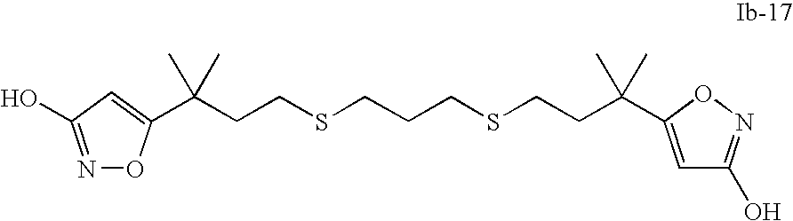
C(CCSCCCSCCC(C)(C)C1=CC(O)=NO1)(C)(C)C1=CC(O)=NO1
